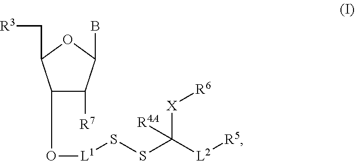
C1(O[L1]SSC([L2][R5])([X][R6])[R4A])C([R7])C(B)OC1C[R3]
